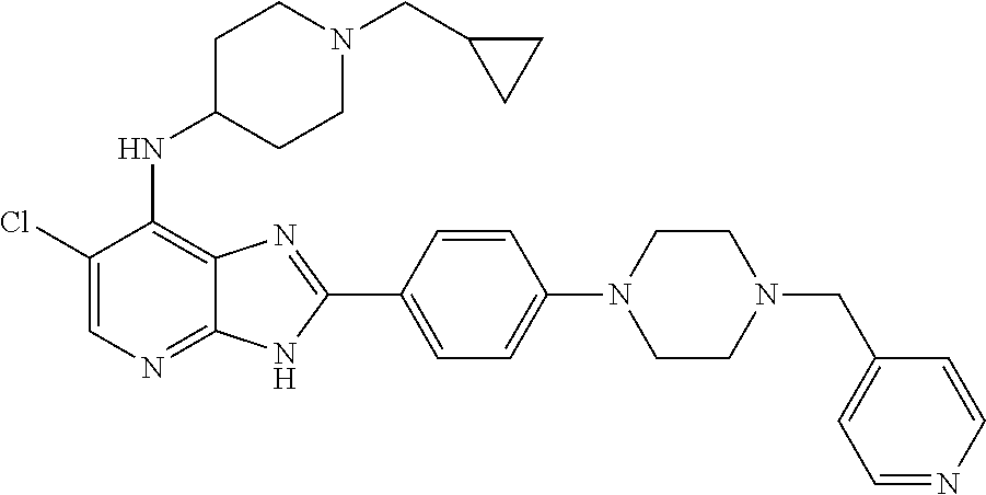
ClC1=CN=C2C(=C1NC1CCN(CC3CC3)CC1)N=C(C1=CC=C(N3CCN(CC4=CC=NC=C4)CC3)C=C1)N2
